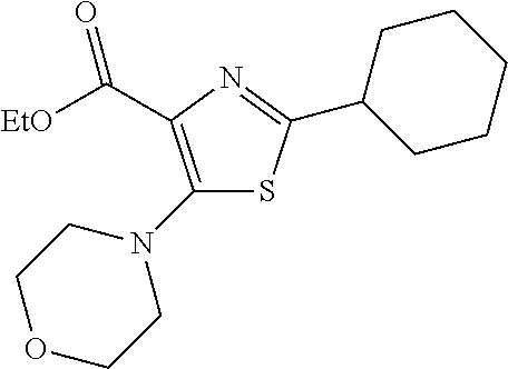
C(C1=C(N2CCOCC2)SC(C2CCCCC2)=N1)([EtO])=O
